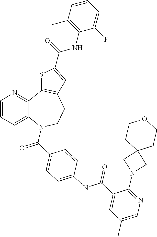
C1=CC=C2C(=N1)C1=C(CCN2C(C2=CC=C(NC(C3=CC(C)=CN=C3N3CC4(C3)CCOCC4)=O)C=C2)=O)C=C(C(NC2=C(C)C=CC=C2F)=O)S1
